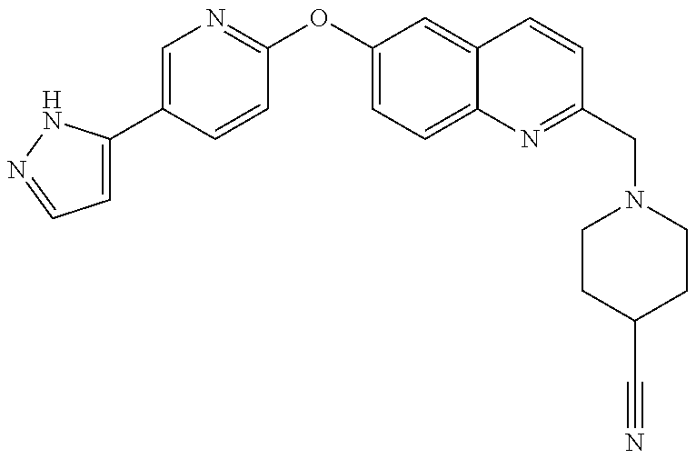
C1=C(C2=CN=C(OC3=CC=C4C(=C3)C=CC(CN3CCC(C#N)CC3)=N4)C=C2)NN=C1
